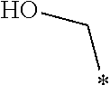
C(*)O
